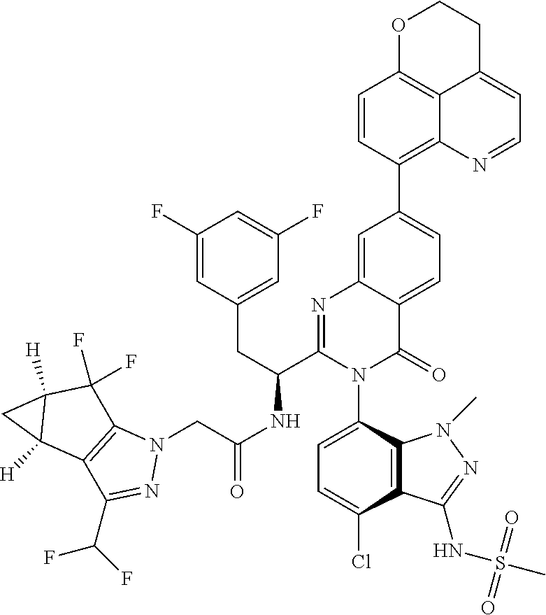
C1=C(Cl)C2=C(C(N3C(=O)C4=CC=C(C5=C6C7=C(C=C5)OCCC7=CC=N6)C=C4N=C3C(CC3=CC(F)=CC(F)=C3)NC(CN3C4=C(C(C(F)F)=N3)C3([H])C([H])(C4(F)F)C3)=O)=C1)N(C)N=C2NS(C)(=O)=O
